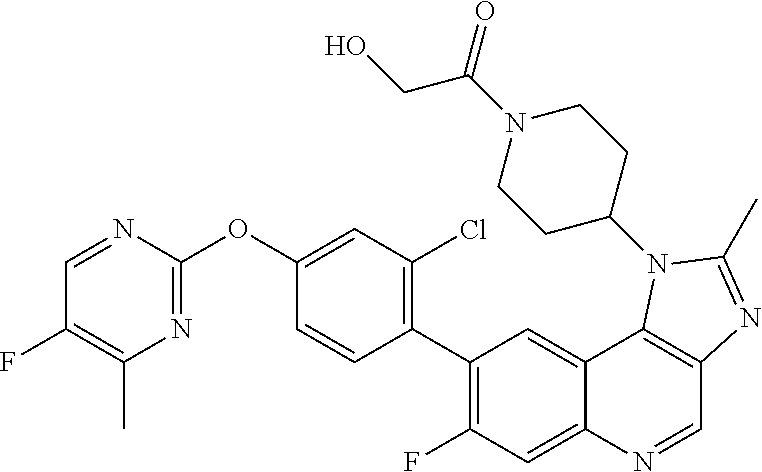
C1=NC(OC2=CC(Cl)=C(C3=C(F)C=C4C(=C3)C3=C(C=N4)N=C(C)N3C3CCN(C(=O)CO)CC3)C=C2)=NC(C)=C1F
